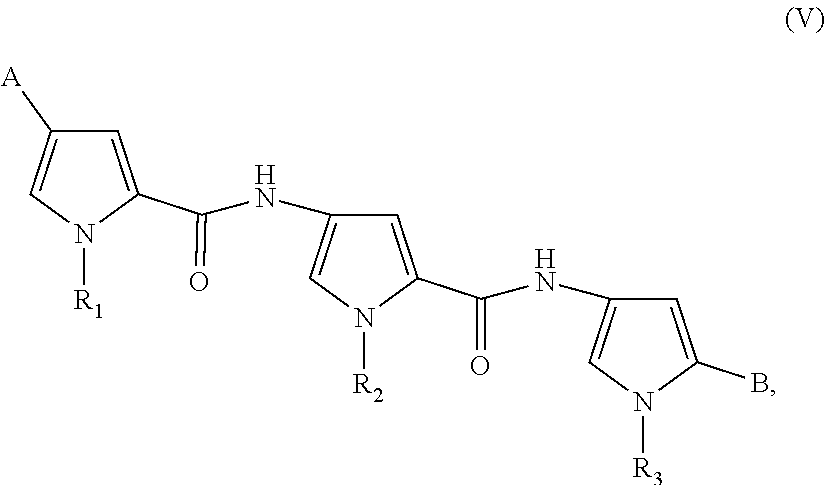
C1=C(C(NC2=CN([R2])C(C(=O)NC3=CN([R3])C(B)=C3)=C2)=O)N([R1])C=C1[A]
